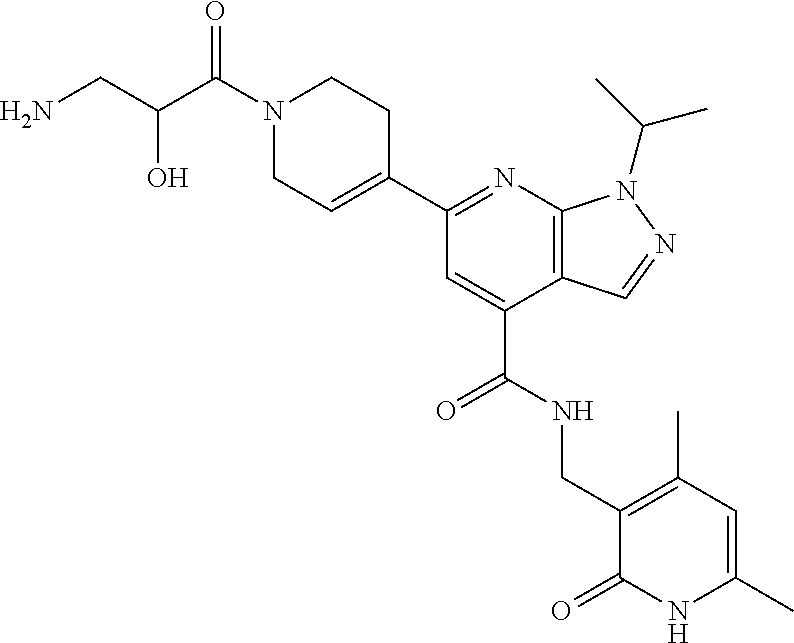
C1(C2=NC3=C(C(C(NCC4=C(C)C=C(C)NC4=O)=O)=C2)C=NN3C(C)C)=CCN(C(C(CN)O)=O)CC1
